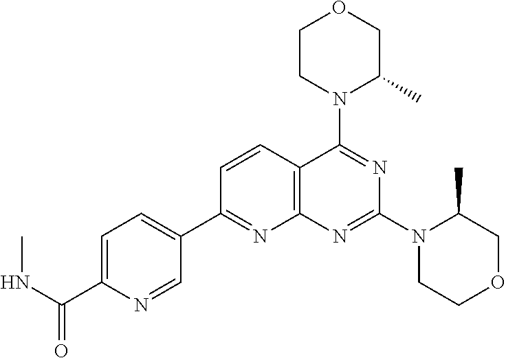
C1=CC2=C(N=C1C1=CC=C(C(NC)=O)N=C1)N=C(N1CCOCC1C)N=C2N1C(C)COCC1
